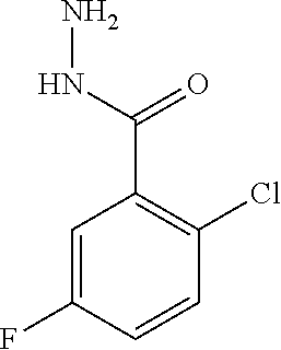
C1=C(F)C=CC(Cl)=C1C(NN)=O
